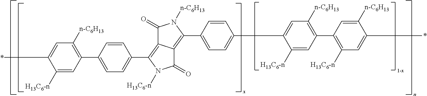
C1([H13C6-n])=CC(C2=CC=C(C3=C4C(=C(C5=CC=C(C6=CC([n-C6H13])=C(C7=C([H13C6-n])C=C(*)C([n-C6H13])=C7)C=C6[H13C6-n])C=C5)N([n-C6H13])C4=O)C(=O)N3[H13C6-n])C=C2)=C([n-C6H13])C=C1*
